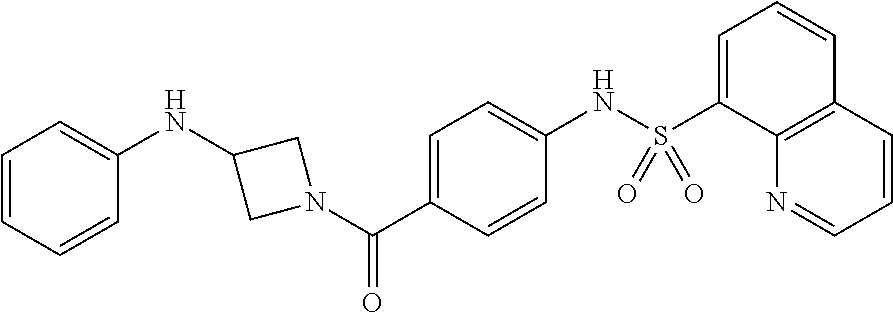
C1(NC2CN(C(C3=CC=C(NS(C4=CC=CC5=C4N=CC=C5)(=O)=O)C=C3)=O)C2)=CC=CC=C1
